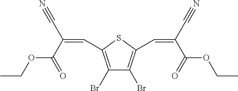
C(C(=O)OCC)(C#N)=CC1=C(Br)C(Br)=C(C=C(C#N)C(=O)OCC)S1
